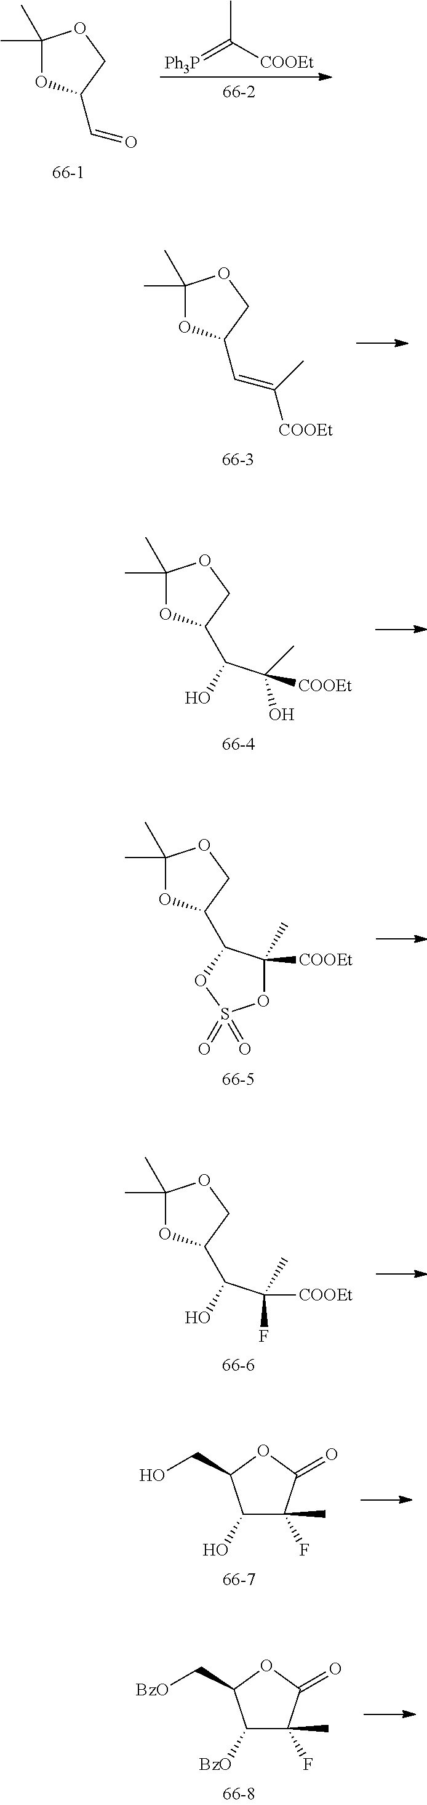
C1([BzO])C(F)(C)C(=O)OC1C[BzO].C1(O)C(F)(C)C(=O)OC1CO.C1(C)(C)OC(C2C([COOEt])(C)OS(=O)(=O)O2)CO1.C1(C)(C)OC(C(C(F)([COOEt])C)O)CO1.C1(C)(C)OC(C(C(O)([COOEt])C)O)CO1.C1(C)(C)OC(C=C(C)[COOEt])CO1.C1(C)(C)OC(C=O)CO1.CC(=[Ph3P])[COOEt]
